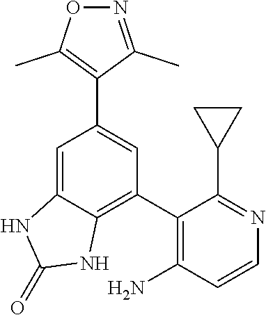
C1(C2=C(N)C=CN=C2C2CC2)=C2C(=CC(C3=C(C)ON=C3C)=C1)NC(=O)N2
